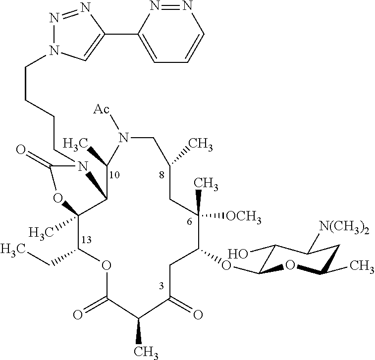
C(CCCN1C(=O)OC2(C)C(CC)OC(=O)C(C)C(=O)CC(OC3C(O)C([N(CH3)2])CC(C)O3)C(C)([OCH3])CC(C)CN([Ac])C(C)C12)N1N=NC(C2=CC=CN=N2)=C1
